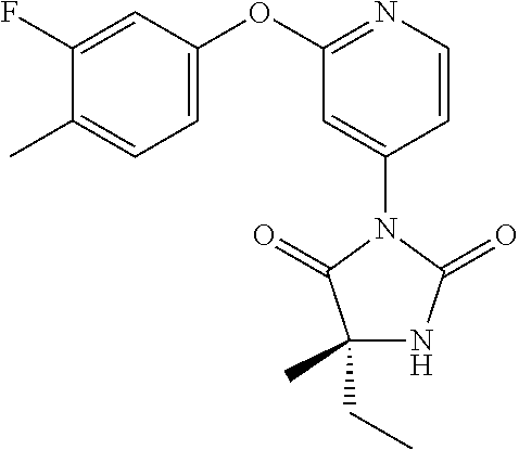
C1(CC)(C)NC(=O)N(C2=CC(OC3=CC=C(C)C(F)=C3)=NC=C2)C1=O
